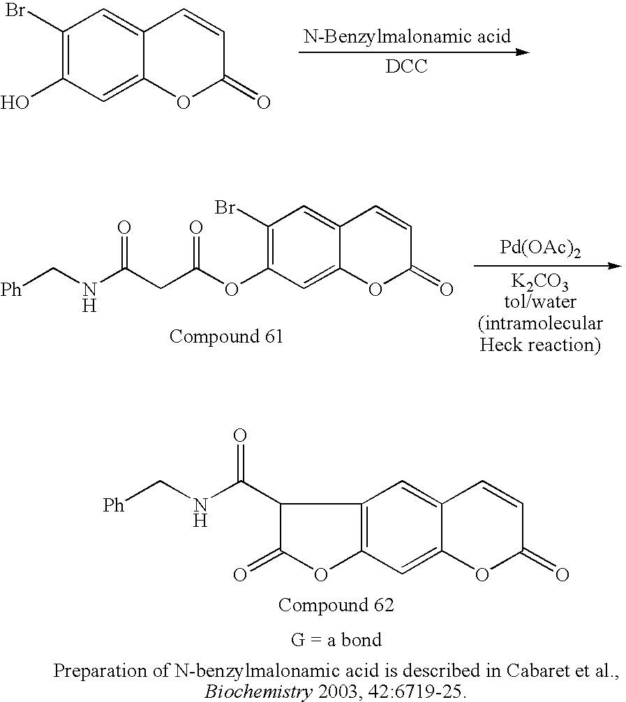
C1(Br)=C(O)C=C2C(=C1)C=CC(=O)O2.[DCC].C1(Br)=C(OC(CC(NC[Ph])=O)=O)C=C2C(=C1)C=CC(=O)O2.[Pd(OAc)2].C1=C2C(=CC3=C1OC(=O)C3C(NC[Ph])=O)C=CC(=O)O2
